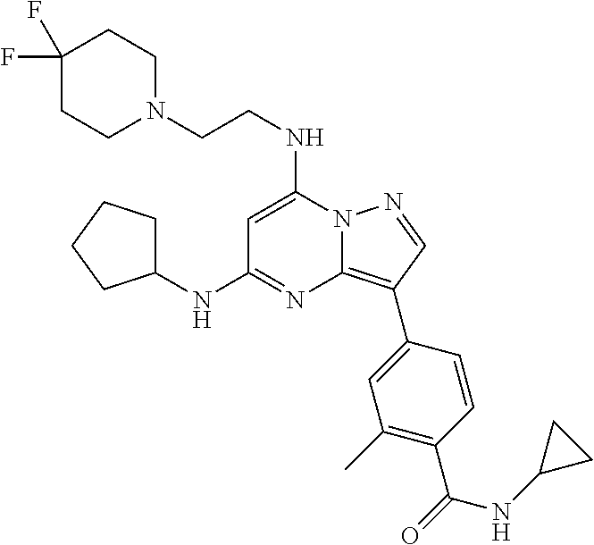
N12C(=C(C3=CC(C)=C(C(=O)NC4CC4)C=C3)C=N1)N=C(NC1CCCC1)C=C2NCCN1CCC(F)(F)CC1
